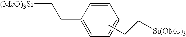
[(MeO)3Si]CCC1=CC=CC=C1.CCC[Si(OMe)3]
